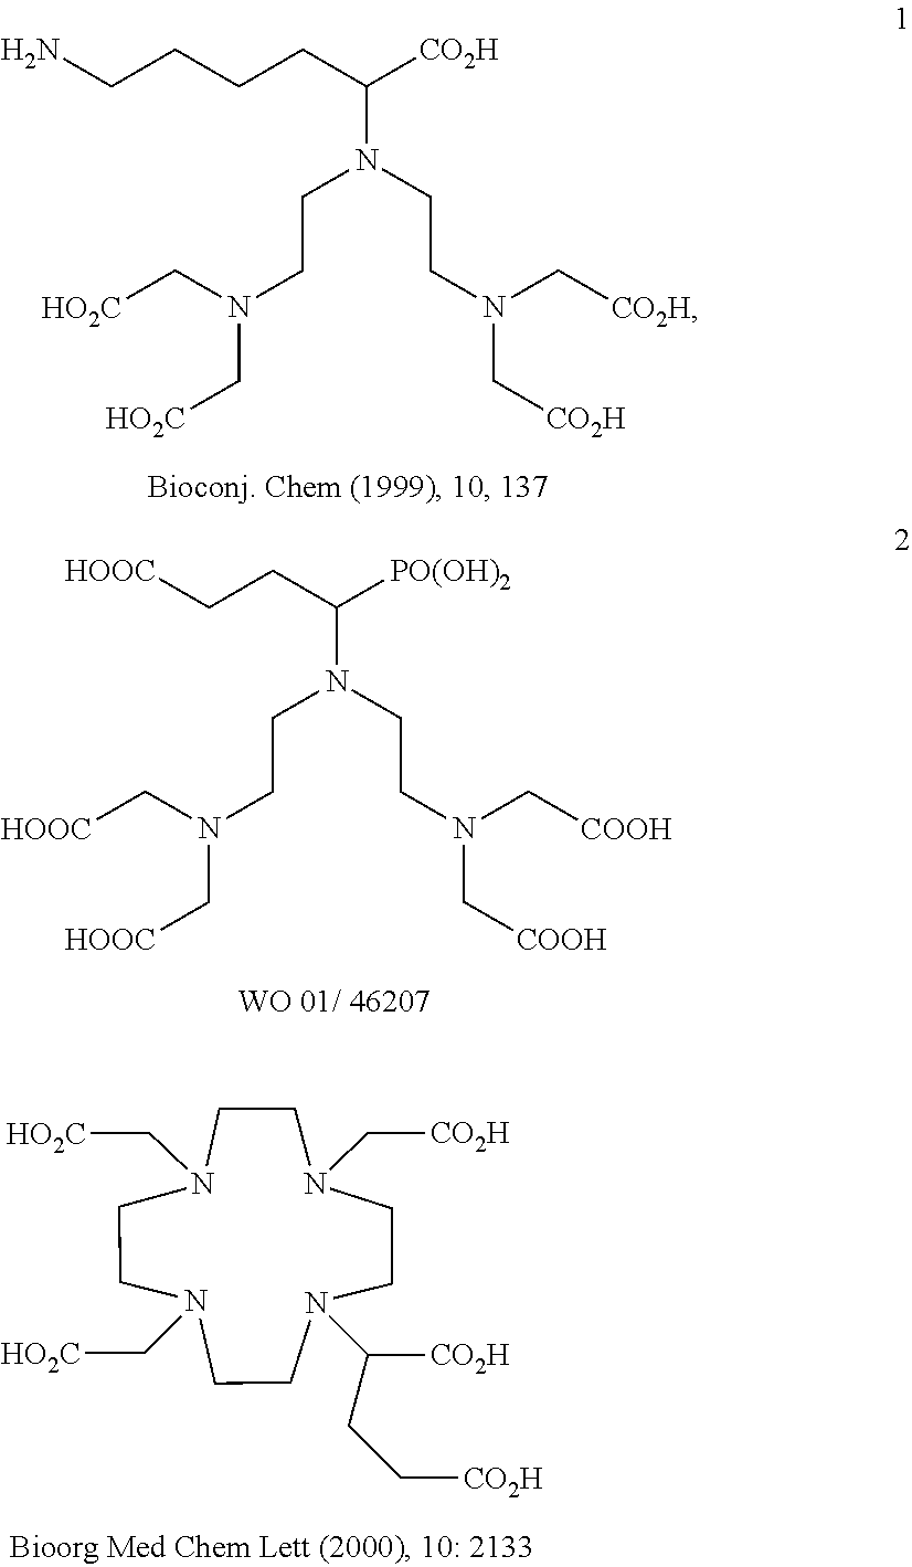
C(N(CCN(C[CO2H])C[CO2H])CCN(C[HO2C])C[HO2C])(CCCCN)[CO2H].C(N(CCN(C[COOH])C[COOH])CCN(C[HOOC])C[HOOC])(CC[HOOC])[PO(OH)2].N1(C[HO2C])CCN(C[HO2C])CCN(C[CO2H])CCN(C([CO2H])CC[CO2H])CC1
